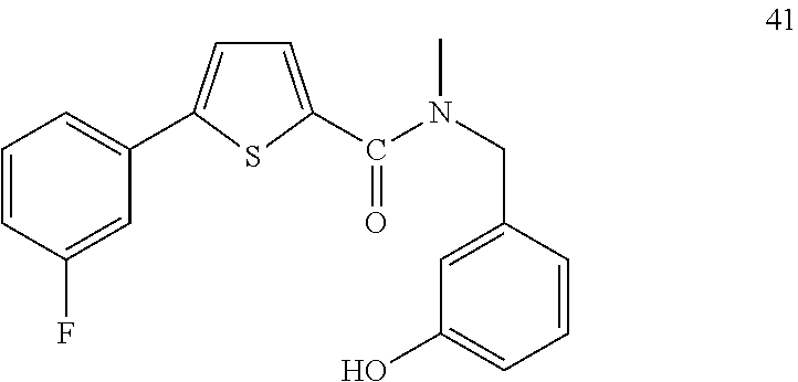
C1=C(C(N(CC2=CC(O)=CC=C2)C)=O)SC(C2=CC=CC(F)=C2)=C1
